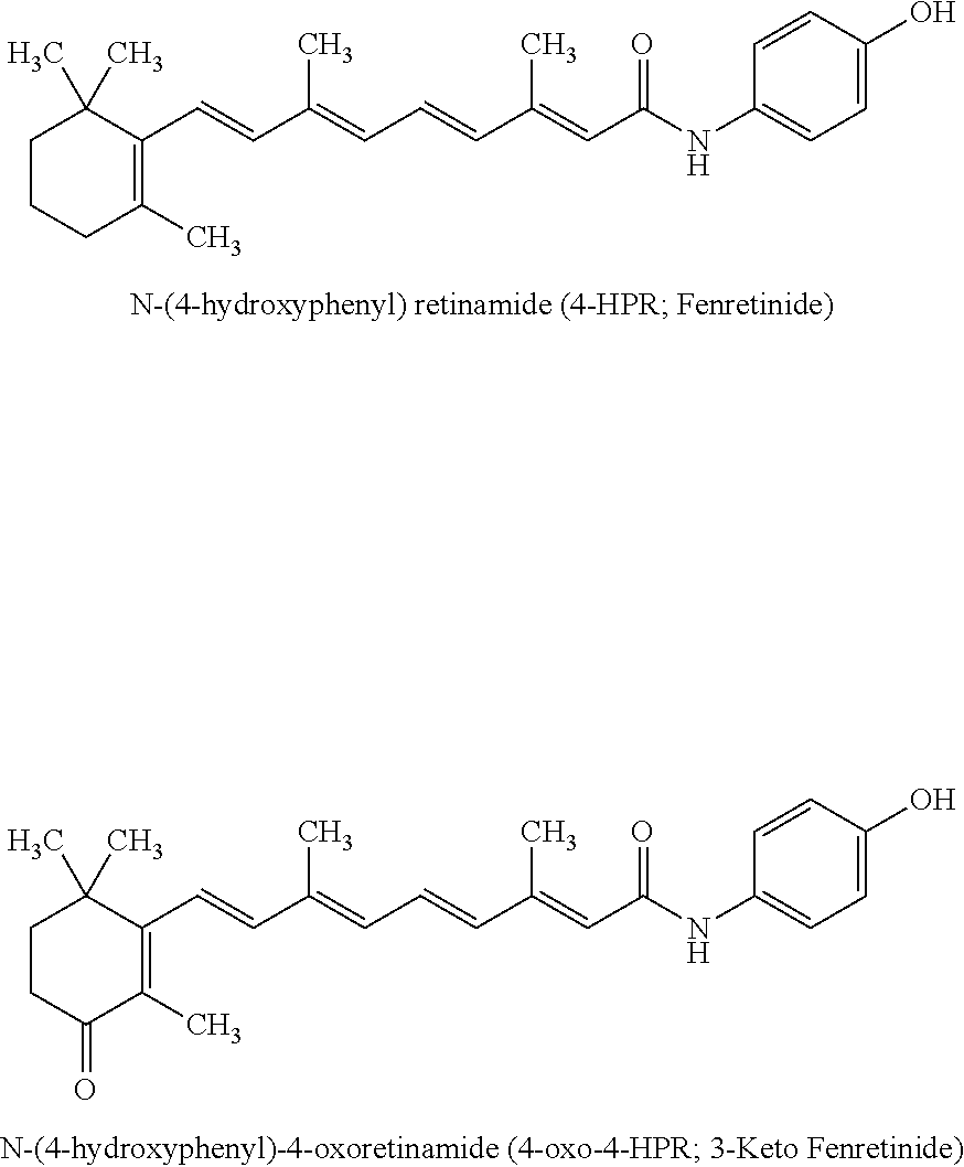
C1CCC(C)=C(C=CC(=CC=CC(=CC(=O)NC2=CC=C(O)C=C2)C)C)C1(C)C.C1CC(=O)C(C)=C(C=CC(=CC=CC(=CC(=O)NC2=CC=C(O)C=C2)C)C)C1(C)C
